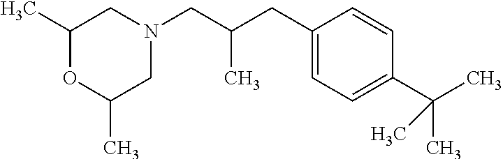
CC1OC(C)CN(CC(CC2=CC=C(C(C)(C)C)C=C2)C)C1
